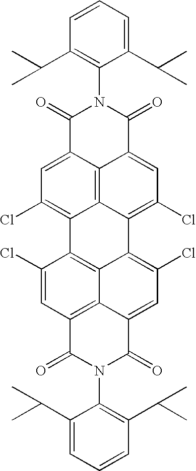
C1(Cl)=C2C3=C4C(=C1)C(=O)N(C1=C(C(C)C)C=CC=C1C(C)C)C(=O)C4=CC(Cl)=C3C1=C(Cl)C=C3C4=C(C=C(Cl)C2=C14)C(=O)N(C1=C(C(C)C)C=CC=C1C(C)C)C3=O
